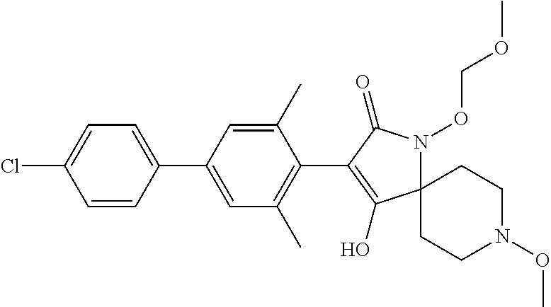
C1(C)=CC(C2=CC=C(Cl)C=C2)=CC(C)=C1C1=C(O)C2(N(OCOC)C1=O)CCN(OC)CC2
